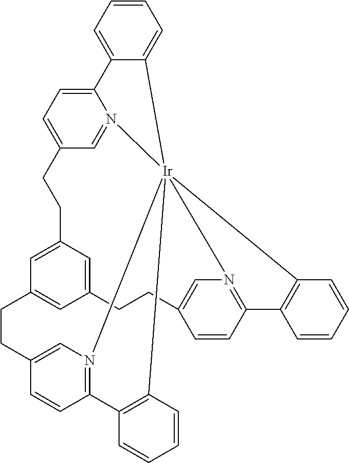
C12=CC3=CC(=C1)CCC1=CN4=C(C=C1)C1=C([Ir]456(N4=C(C=CC(=C4)CC2)C2=C5C=CC=C2)N2=CC(=CC=C2C2=CC=CC=C26)CC3)C=CC=C1
